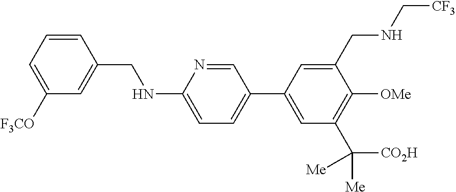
C1=CC(CNC2=CC=C(C3=CC(C([CO2H])([Me])[Me])=C([OMe])C(CNC[CF3])=C3)C=N2)=CC([F3CO])=C1
